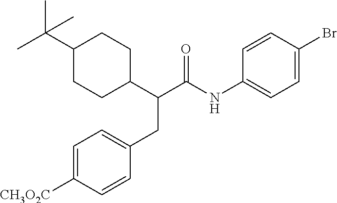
C1=C([CH3O2C])C=CC(CC(C2CCC(C(C)(C)C)CC2)C(NC2=CC=C(Br)C=C2)=O)=C1
